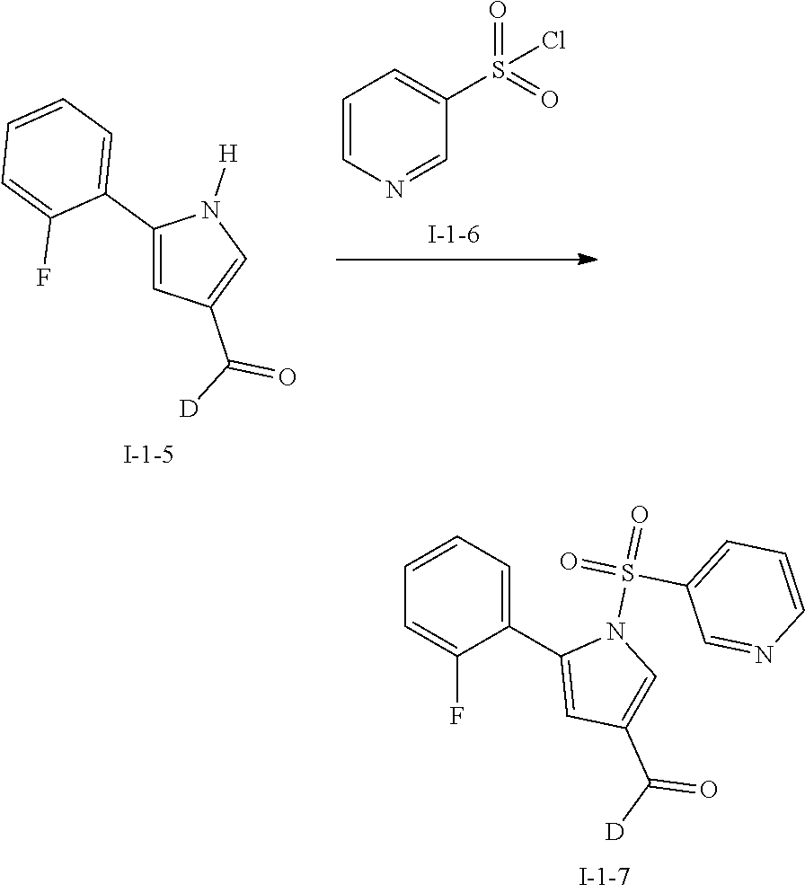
C1=CN=CC(S(=O)(=O)Cl)=C1.C1(C2=CC=CC=C2F)=CC(C([D])=O)=CN1[H].C1(C2=CC(C(=O)[D])=CN2S(=O)(=O)C2=CC=CN=C2)=CC=CC=C1F
